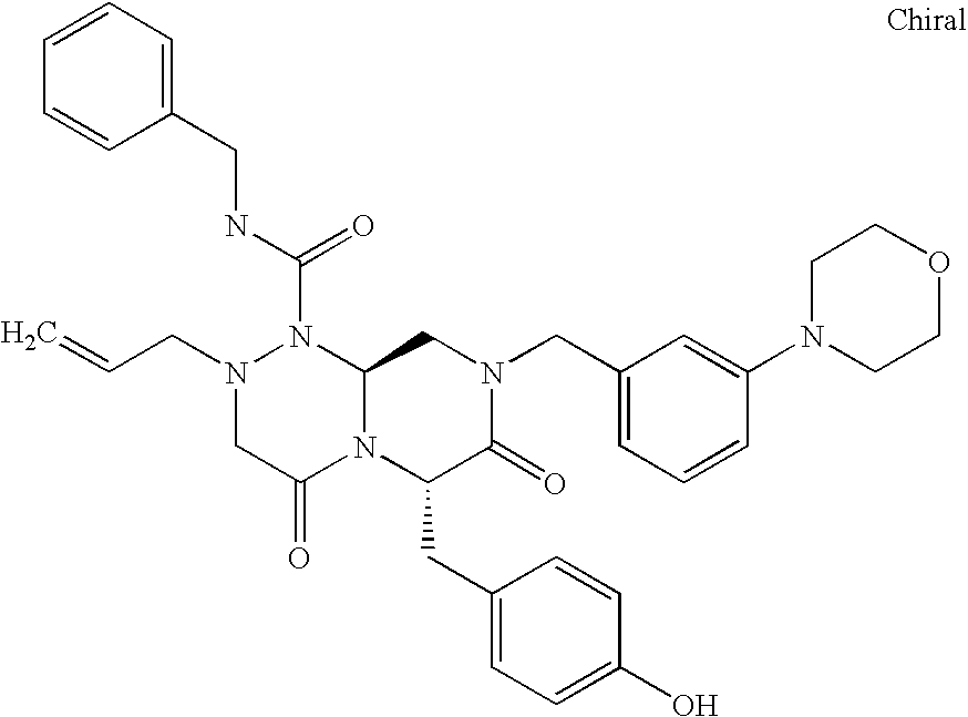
N(C(N1N(CC=C)CC(=O)N2C1CN(CC1=CC=CC(N3CCOCC3)=C1)C(=O)C2CC1=CC=C(O)C=C1)=O)CC1=CC=CC=C1
